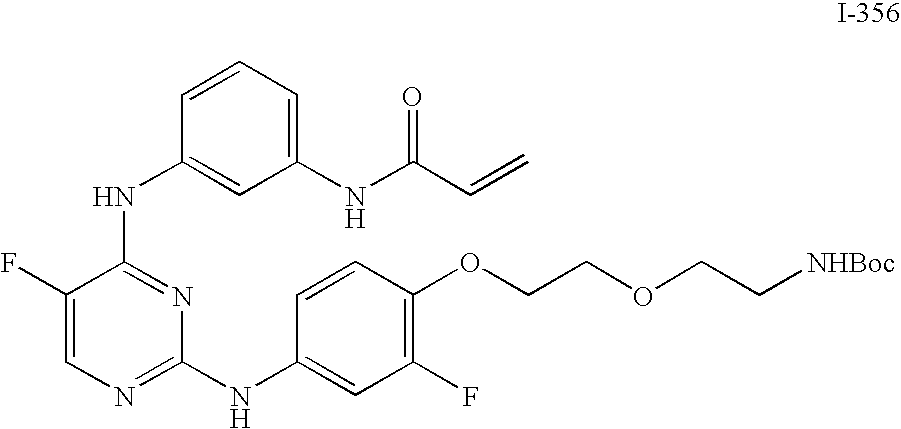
C1(F)=CN=C(NC2=CC(F)=C(OCCOCC[NHBoc])C=C2)N=C1NC1=CC(NC(=O)C=C)=CC=C1
